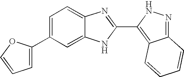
C1=C(C2=CC=CO2)C=C2C(=C1)N=C(C1=C3C(=NN1)C=CC=C3)N2
